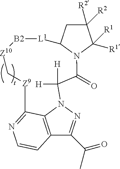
C1([R2])([R2])CC2N(C1([R1])[R1])C(=O)C([H])([H])N1N=C(C(C)=O)C3=C1C(=NC=C3)[Z9]C[Z10][B2][L1]2
